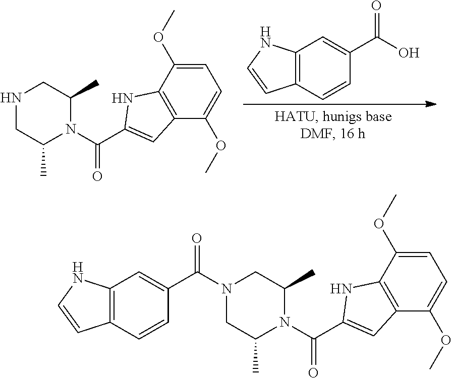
C12=C(C=CC(C(=O)O)=C1)C=CN2.N1CC(C)N(C(=O)C2=CC3=C(C(OC)=CC=C3OC)N2)C(C)C1.N1(C(C2=CC3=C(C=C2)C=CN3)=O)CC(C)N(C(=O)C2=CC3=C(C(OC)=CC=C3OC)N2)C(C)C1
